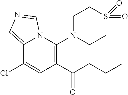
C12=CN=CN1C(N1CCS(=O)(=O)CC1)=C(C(CCC)=O)C=C2Cl
